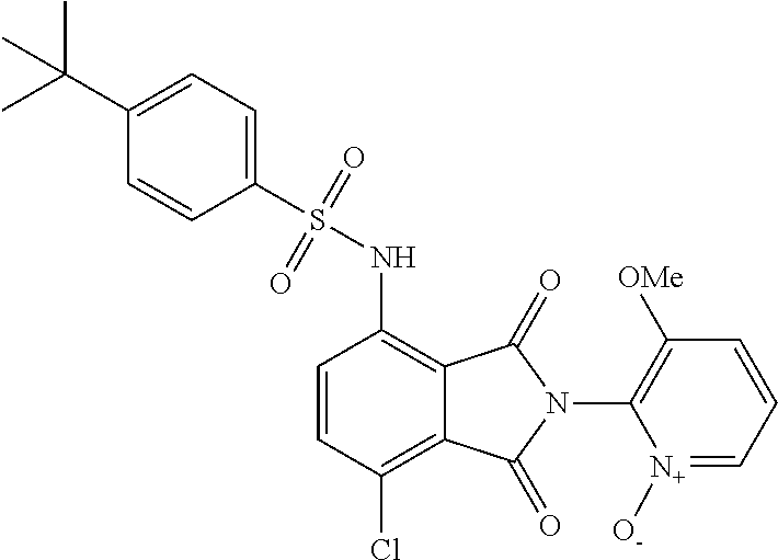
C1=CC(Cl)=C2C(=C1NS(=O)(=O)C1=CC=C(C(C)(C)C)C=C1)C(=O)N(C1=C([OMe])C=CC=[N+]1[O-])C2=O
